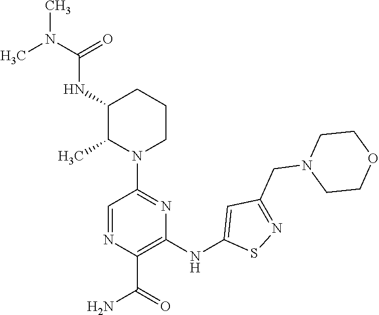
C1(NC2=CC(CN3CCOCC3)=NS2)=C(C(=O)N)N=CC(N2CCCC(NC(N(C)C)=O)C2C)=N1
